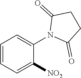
C1=CC=C([NO2])C(N2C(=O)CCC2=O)=C1
